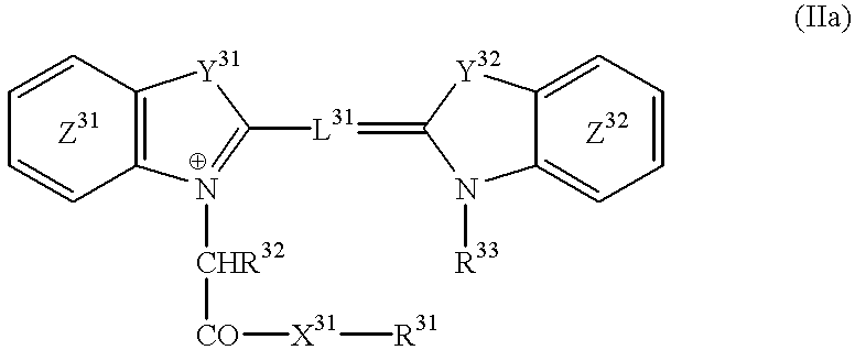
C1=CC2=C(C=C1)N([CHR32][CO][X31][R31])=C([L31]=C1[Y32]C3=CC=CC=C3N1[R33])[Y31]2.[Z31].[Z32]
